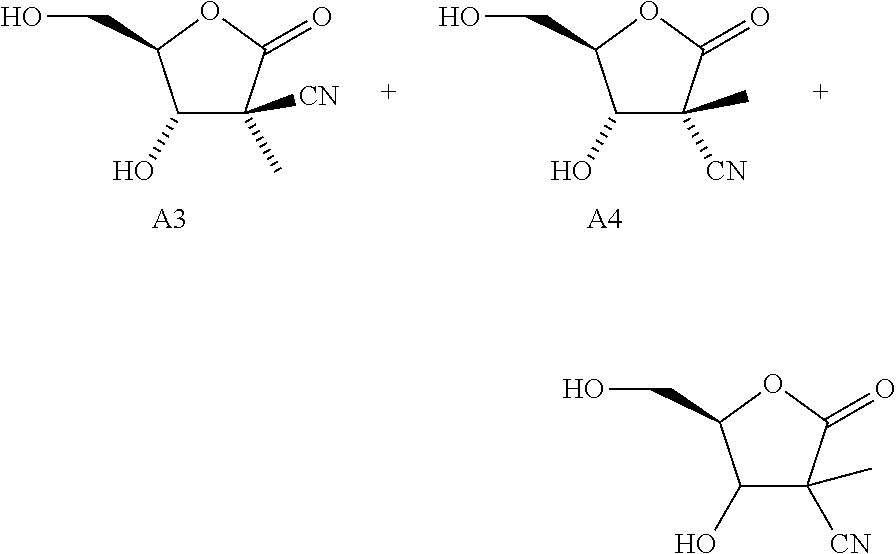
C1(O)C([CN])(C)C(=O)OC1CO.[A4].C1(O)C(C)([CN])C(=O)OC1CO.[A3].C1(O)C([CN])(C)C(=O)OC1CO
